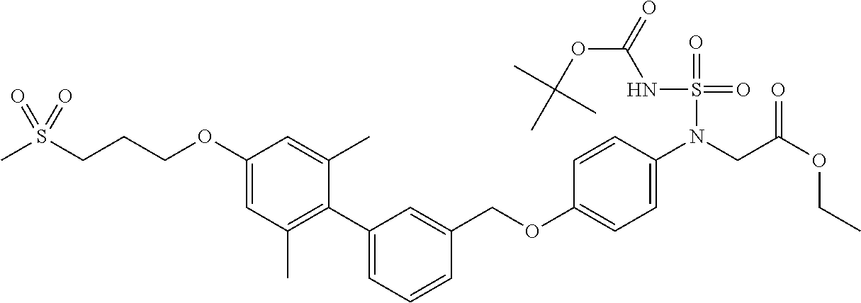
C1(OCCCS(C)(=O)=O)=CC(C)=C(C2=CC=CC(COC3=CC=C(N(CC(OCC)=O)S(=O)(=O)NC(OC(C)(C)C)=O)C=C3)=C2)C(C)=C1
